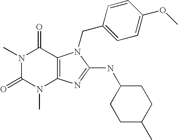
N1(C)C(=O)N(C)C2=C(C1=O)N(CC1=CC=C(OC)C=C1)C(NC1CCC(C)CC1)=N2
